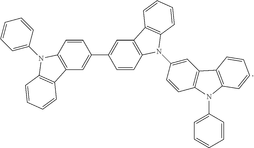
C1=CC=C(N2C3=C(C=C(C4=CC5=C(C=C4)N(C4=CC6=C(C=C4)N(C4=CC=CC=C4)C4=C6C=CC=C4)C4=C5C=CC=C4)C=C3)C3=C2C=CC=C3)C=C1
